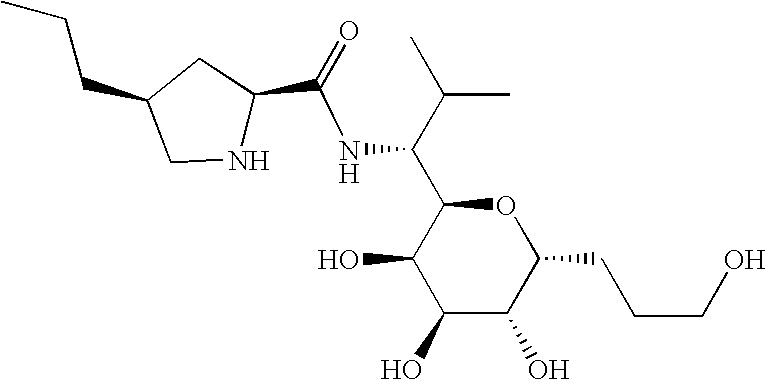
C1(O)C(O)C(CCCO)OC(C(C(C)C)NC(=O)C2NCC(CCC)C2)C1O
